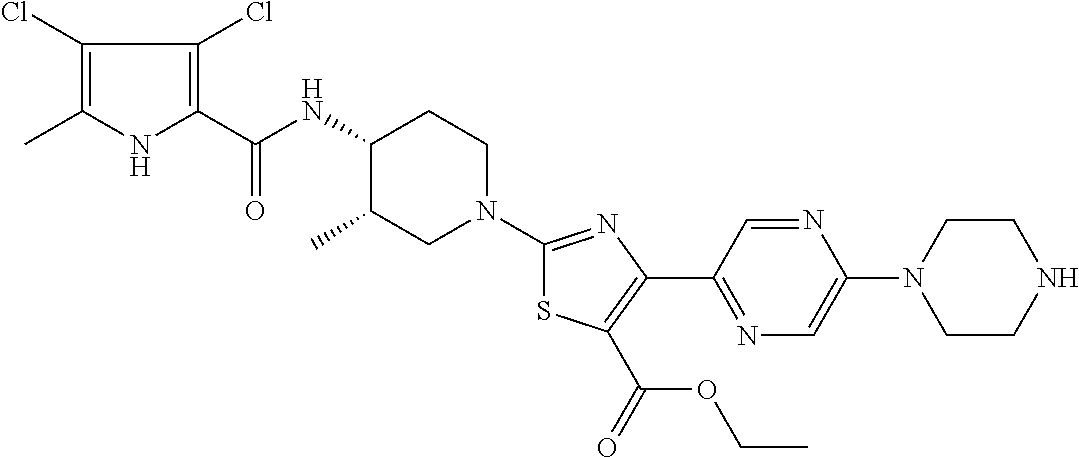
C1(Cl)=C(C)NC(C(NC2C(C)CN(C3=NC(C4=NC=C(N5CCNCC5)N=C4)=C(C(=O)OCC)S3)CC2)=O)=C1Cl
